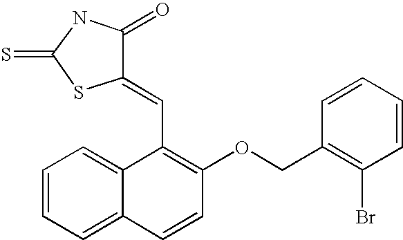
C1=CC=C2C(=C1)C(C=C1C(=O)NC(=S)S1)=C(OCC1=C(Br)C=CC=C1)C=C2
